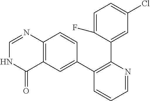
C1=C(F)C(C2=C(C3=CC4=C(C=C3)N=CNC4=O)C=CC=N2)=CC(Cl)=C1
